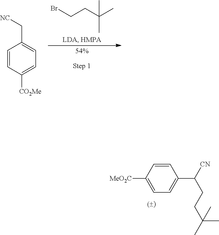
C1=CC([MeO2C])=CC=C1C(CCC(C)(C)C)[CN].BrCCC(C)(C)C.C1=CC([CO2Me])=CC=C1C[NC]
